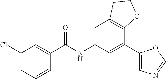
C1(Cl)=CC=CC(C(NC2=CC3=C(C(C4=CN=CO4)=C2)OCC3)=O)=C1
